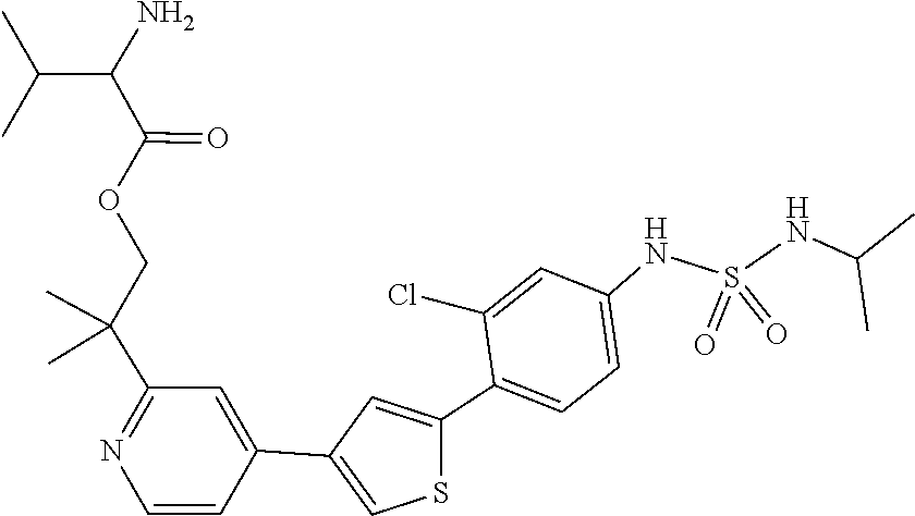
C(C(OCC(C1=NC=CC(C2=CSC(C3=CC=C(NS(NC(C)C)(=O)=O)C=C3Cl)=C2)=C1)(C)C)=O)(C(C)C)N
